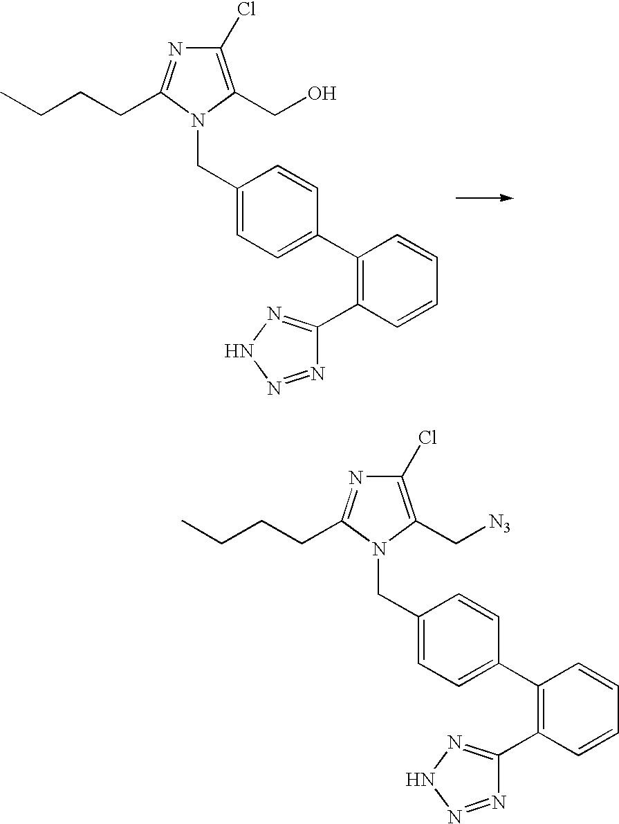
CCCCC1=NC(Cl)=C(CO)N1CC1=CC=C(C2=C(C3=NNN=N3)C=CC=C2)C=C1.CCCCC1=NC(Cl)=C(C[N3])N1CC1=CC=C(C2=C(C3=NNN=N3)C=CC=C2)C=C1
